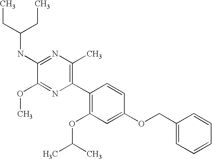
C1(NC(CC)CC)=NC(C)=C(C2=C(OC(C)C)C=C(OCC3=CC=CC=C3)C=C2)N=C1OC
